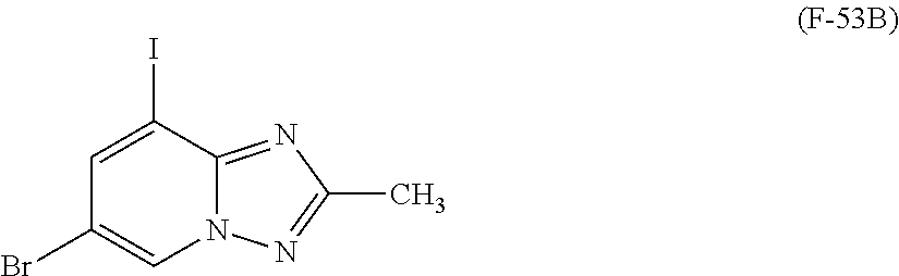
C1=C(I)C2=NC(C)=NN2C=C1Br
